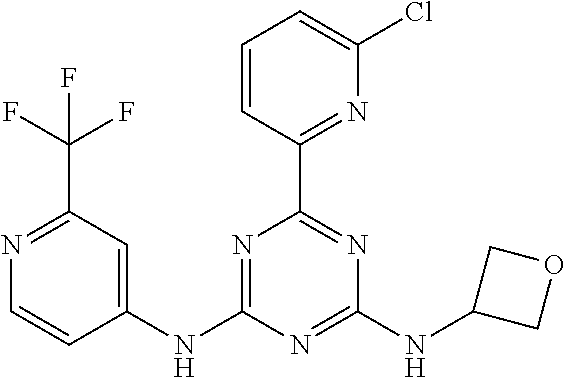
N1=C(NC2=CC(C(F)(F)F)=NC=C2)N=C(NC2COC2)N=C1C1=NC(Cl)=CC=C1
